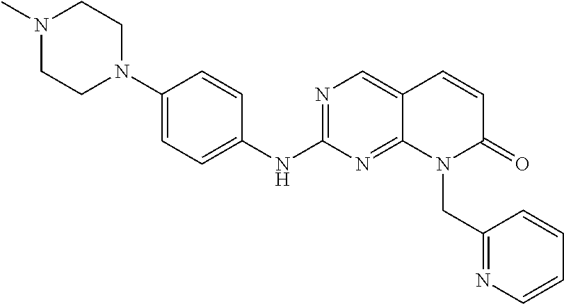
C1(N2CCN(C)CC2)=CC=C(NC2=NC=C3C(=N2)N(CC2=NC=CC=C2)C(=O)C=C3)C=C1
